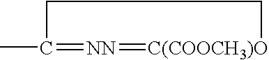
CC1=[NN]=[C(COOCH3)O]CC1
